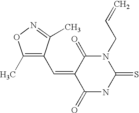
O=C1C(=CC2=C(C)ON=C2C)C(=O)NC(=S)N1CC=C
